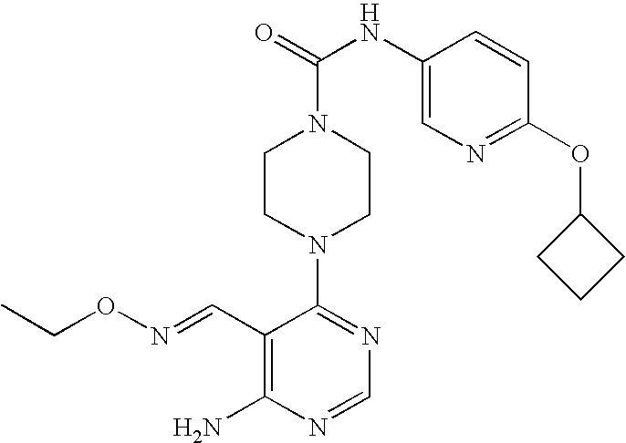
C1CN(C2=NC=NC(N)=C2C=NOCC)CCN1C(=O)NC1=CN=C(OC2CCC2)C=C1
